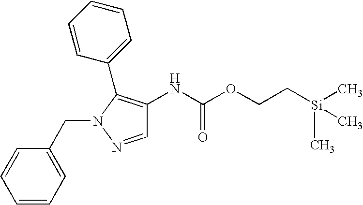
C1=NN(CC2=CC=CC=C2)C(C2=CC=CC=C2)=C1NC(OCC[Si](C)(C)C)=O
